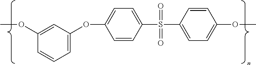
COC1=CC(OC2=CC=C(S(C3=CC=C(OC)C=C3)(=O)=O)C=C2)=CC=C1
